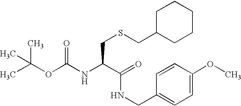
CC(OC(NC(C(=O)NCC1=CC=C(OC)C=C1)CSCC1CCCCC1)=O)(C)C
